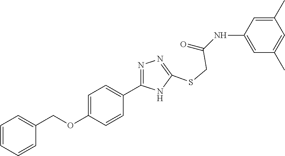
C1=C(NC(=O)CSC2=NN=C(C3=CC=C(OCC4=CC=CC=C4)C=C3)N2)C=C(C)C=C1C
